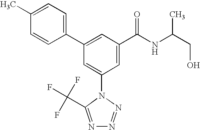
C1(C2=CC(C(NC(CO)C)=O)=CC(N3C(C(F)(F)F)=NN=N3)=C2)=CC=C(C)C=C1
